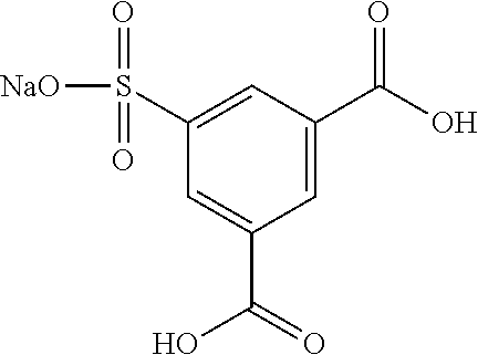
C1(S([NaO])(=O)=O)=CC(C(=O)O)=CC(C(O)=O)=C1
